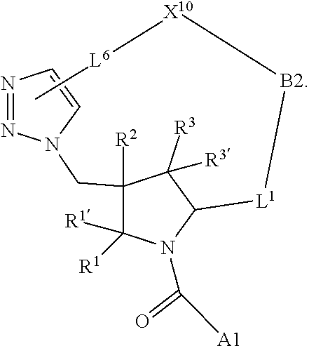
N1=NN(CC2([R2])C([R1])([R1])N(C([A1])=O)C([L1][B2][X10][L6]C)C2([R3])[R3])C=C1
